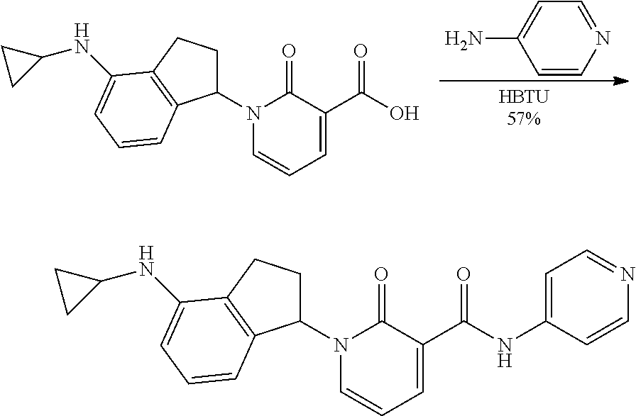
C1=CN=CC=C1N.N1(C2CCC3=C2C=CC=C3NC2CC2)C=CC=C(C(O)=O)C1=O.N1(C2CCC3=C2C=CC=C3NC2CC2)C=CC=C(C(NC2=CC=NC=C2)=O)C1=O
